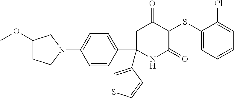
C1(SC2C(=O)CC(C3=CC=C(N4CC(OC)CC4)C=C3)(C3=CSC=C3)NC2=O)=CC=CC=C1Cl
